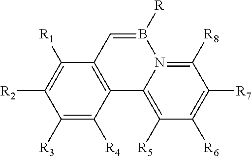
C1([R3])=C([R4])C2=C(C([R1])=C1[R2])C=B([R])N1=C([R8])C([R7])=C([R6])C([R5])=C21
